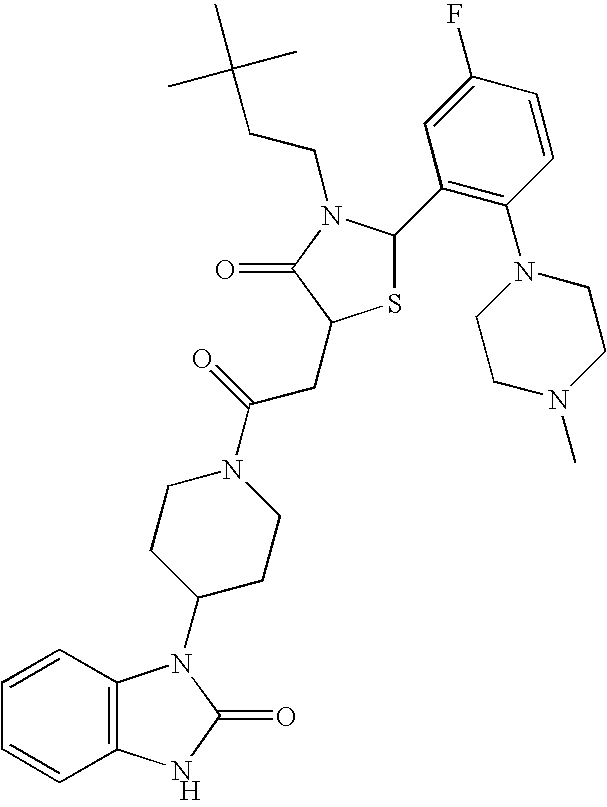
[H].C12=C(C=CC=C1)N(C1CCN(C(=O)CC3SC(C4=C(N5CCN(C)CC5)C=CC(F)=C4)N(CCC(C)(C)C)C3=O)CC1)C(=O)N2
